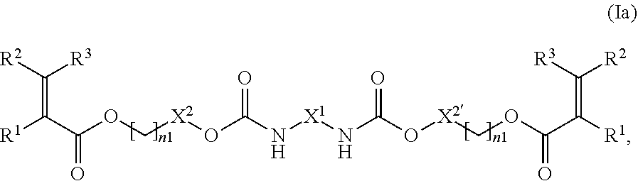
C(=C([R1])C(OC[X2]OC(N[X1]NC(O[X2]COC(C([R1])=C([R3])[R2])=O)=O)=O)=O)([R2])[R3]
